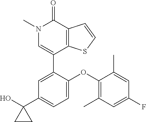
C1=CSC2=C1C(=O)N(C)C=C2C1=CC(C2(O)CC2)=CC=C1OC1=C(C)C=C(F)C=C1C
